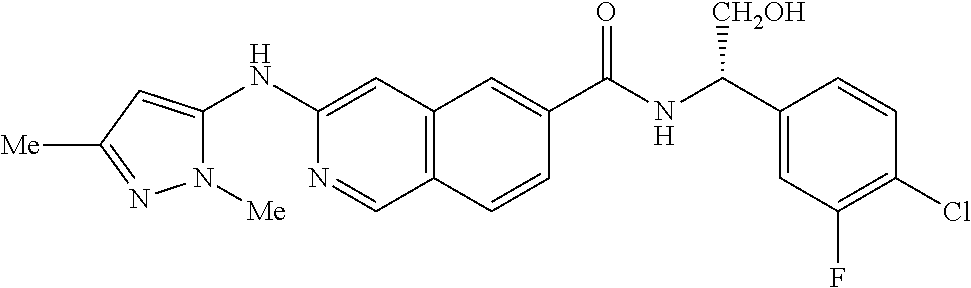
C12=C(C=C(NC3=CC([Me])=NN3[Me])N=C1)C=C(C(NC(C1=CC(F)=C(Cl)C=C1)[CH2OH])=O)C=C2
